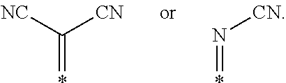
[NC]C([CN])=*.N([CN])=*
